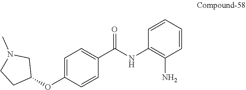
C1=C(OC2CN(C)CC2)C=CC(C(NC2=C(N)C=CC=C2)=O)=C1
